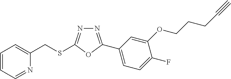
N1=C(C2=CC=C(F)C(OCCCC#C)=C2)OC(SCC2=CC=CC=N2)=N1
